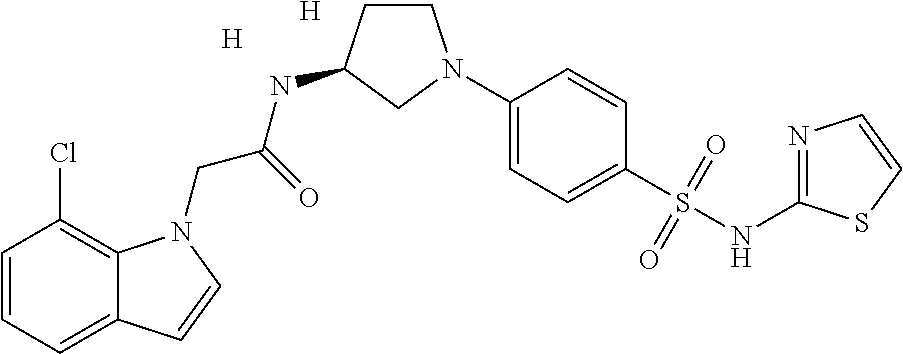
C1=CC=C2C(=C1Cl)N(CC(=O)NC1CCN(C3=CC=C(S(NC4=NC=CS4)(=O)=O)C=C3)C1)C=C2.[H].[H]
